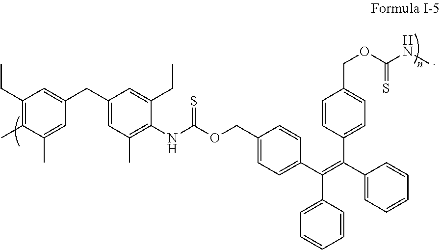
C1(COC(NC2=C(C)C=C(CC3=CC(CC)=C(C)C(C)=C3)C=C2CC)=S)=CC=C(C(=C(C2=CC=CC=C2)C2=CC=C(COC(NC)=S)C=C2)C2=CC=CC=C2)C=C1
